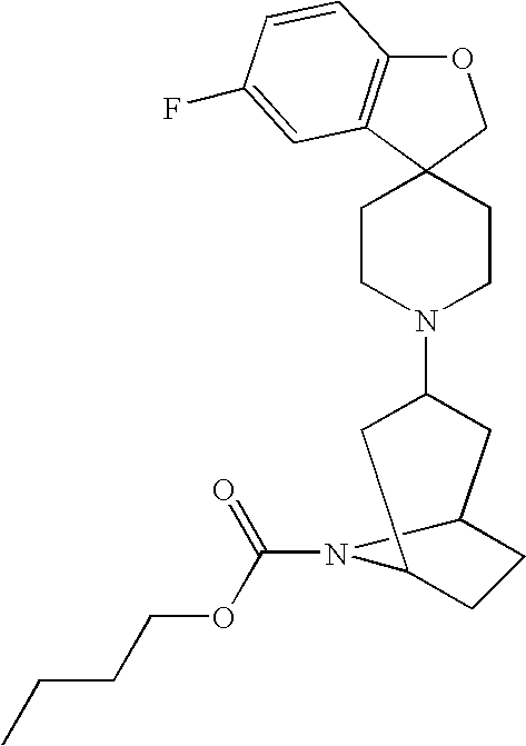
O1C2=C(C3(C1)CCN(C1CC4CCC(C1)N4C(=O)OCCCC)CC3)C=C(F)C=C2
